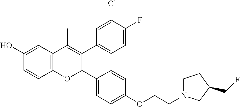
C12=C(C=C(O)C=C1)C(C)=C(C1=CC=C(F)C(Cl)=C1)C(C1=CC=C(OCCN3CCC(CF)C3)C=C1)O2
